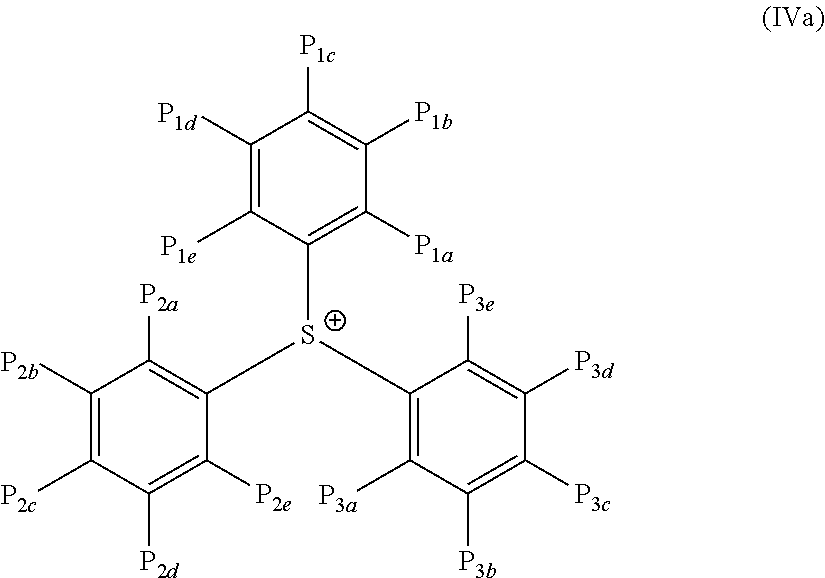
C1([P1d])=C([P1e])C([S+](C2=C([P3a])C([P3b])=C([P3c])C([P3d])=C2[P3e])C2=C([P2a])C([P2b])=C([P2c])C([P2d])=C2[P2e])=C([P1a])C([P1b])=C1[P1c]
